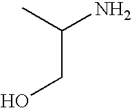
CC(CO)N
